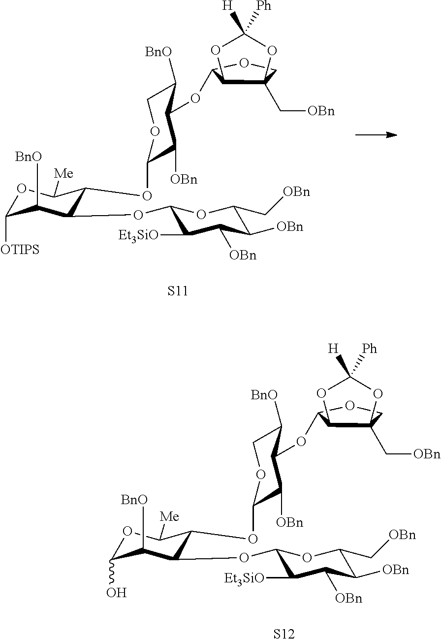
[S12].O1C(O)C([BnO])C(OC2C([Et3SiO])C([OBn])C([OBn])C(C[OBn])O2)C(OC2C([OBn])C(OC3C4C(C[OBn])(CO3)OC([H])([Ph])O4)C([BnO])CO2)C1[Me].[S11].O1C([OTIPS])C([BnO])C(OC2C([Et3SiO])C([OBn])C([OBn])C(C[OBn])O2)C(OC2C([OBn])C(OC3C4C(C[OBn])(CO3)OC([H])([Ph])O4)C([BnO])CO2)C1[Me]
